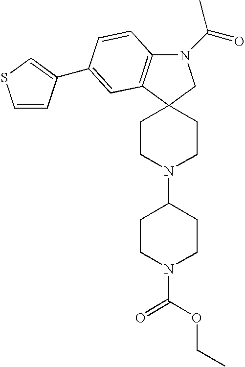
C12(CCN(C3CCN(C(=O)OCC)CC3)CC1)CN(C(=O)C)C1=C2C=C(C2=CSC=C2)C=C1
